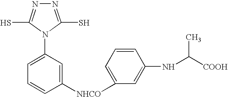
C1=C(N2C(S)=NN=C2S)C=C([NHCO]C2=CC=CC(NC(C)[COOH])=C2)C=C1
